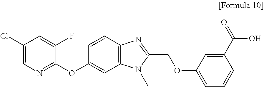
C1(Cl)=CN=C(OC2=CC3=C(C=C2)N=C(COC2=CC=CC(C(=O)O)=C2)N3C)C(F)=C1
